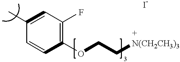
C1(C)=CC(F)=C(OCC[N(CH2CH3)3])C=C1
